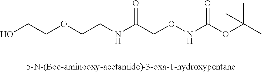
OCCOCCNC(CONC(=O)OC(C)(C)C)=O
